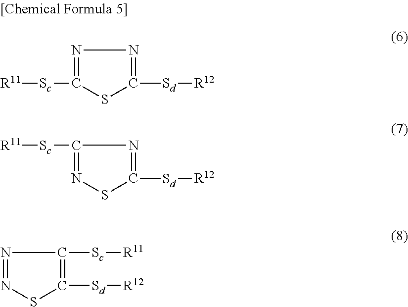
[R11][Sc]C1=NN=C([Sd][R12])S1.[R11][Sc]C1=NSC([Sd][R12])=N1.N1=NC([Sc][R11])=C([Sd][R12])S1
